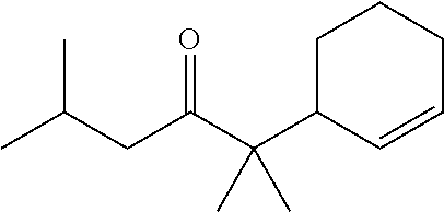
CC(CC(C(C1C=CCCC1)(C)C)=O)C
